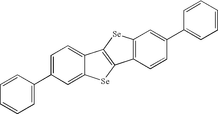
C1=CC=CC=C1C1=CC=C2C(=C1)[Se]C1=C2[Se]C2=C1C=CC(C1=CC=CC=C1)=C2
